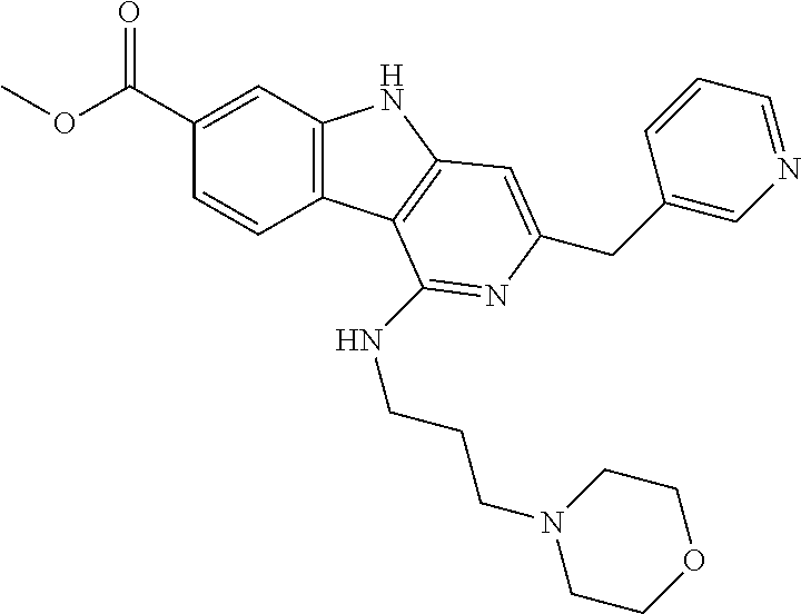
C1(C(=O)OC)=CC2=C(C=C1)C1=C(N2)C=C(CC2=CN=CC=C2)N=C1NCCCN1CCOCC1
